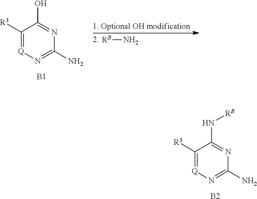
C1([R3])=[Q]N=C(N)N=C1N[RB].[B2].C1([R3])=[Q]N=C(N)N=C1O.[B1].[RB]N
